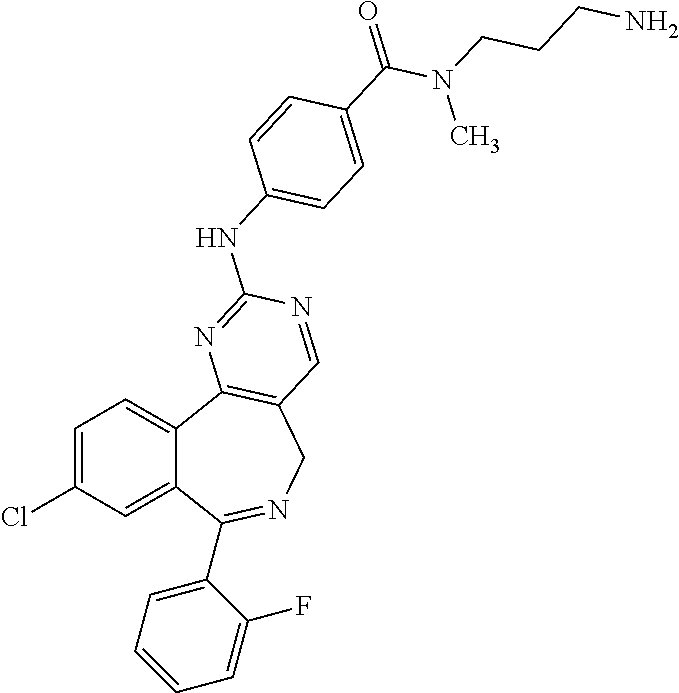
C1=C(Cl)C=C2C(=C1)C1=C(CN=C2C2=CC=CC=C2F)C=NC(NC2=CC=C(C(N(C)CCCN)=O)C=C2)=N1
